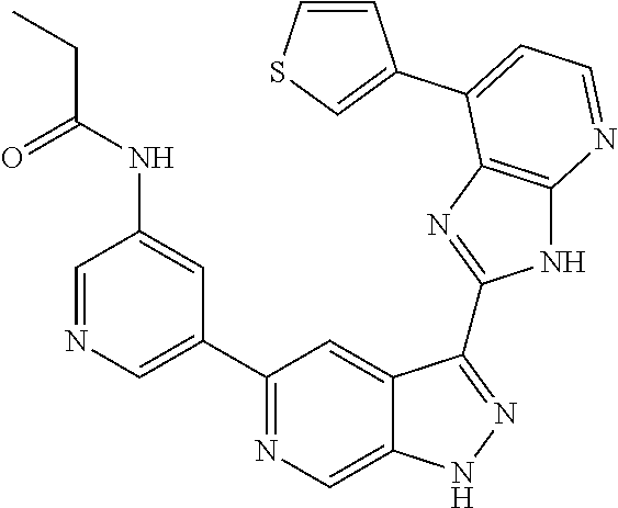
C1=NC=C(C2=NC=C3C(=C2)C(C2=NC4=C(N2)N=CC=C4C2=CSC=C2)=NN3)C=C1NC(CC)=O
